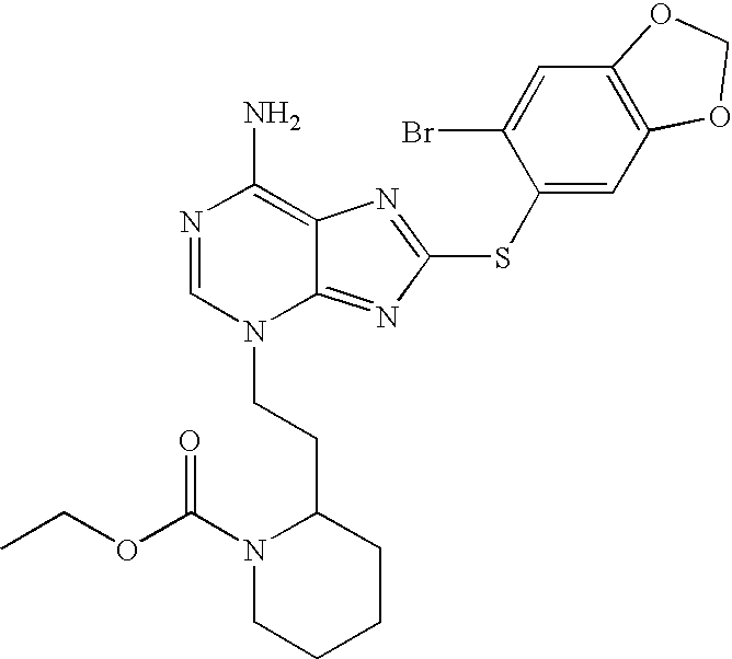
N1=CN(CCC2N(C(OCC)=O)CCCC2)C2=NC(SC3=CC4=C(C=C3Br)OCO4)=NC2=C1N
